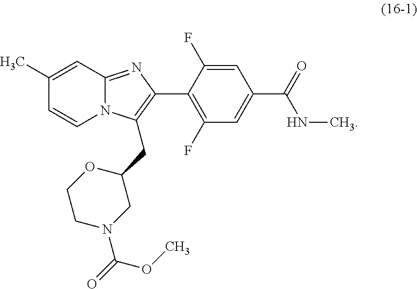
C1(F)=CC(C(NC)=O)=CC(F)=C1C1=C(CC2OCCN(C(=O)OC)C2)N2C(=N1)C=C(C)C=C2
